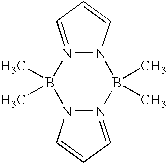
N12N(=CC=C1)B(C)(C)N1N(=CC=C1)B2(C)C
